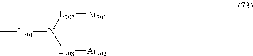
[L701](N([L703][Ar702])[L702][Ar701])C
